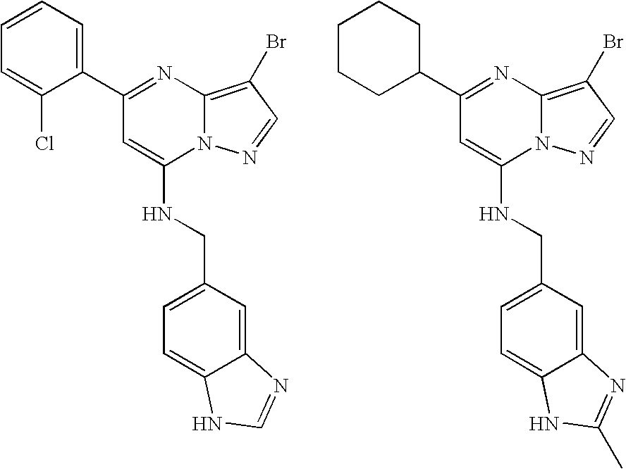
C1(C2=CC=CC=C2Cl)=NC2=C(Br)C=NN2C(NCC2=CC=C3C(=C2)N=CN3)=C1.C1(C2CCCCC2)=NC2=C(Br)C=NN2C(NCC2=CC=C3C(=C2)N=C(C)N3)=C1
